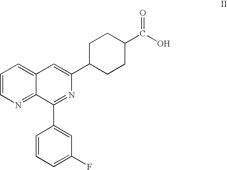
C1=CN=C2C(=C1)C=C(C1CCC(C(O)=O)CC1)N=C2C1=CC(F)=CC=C1
